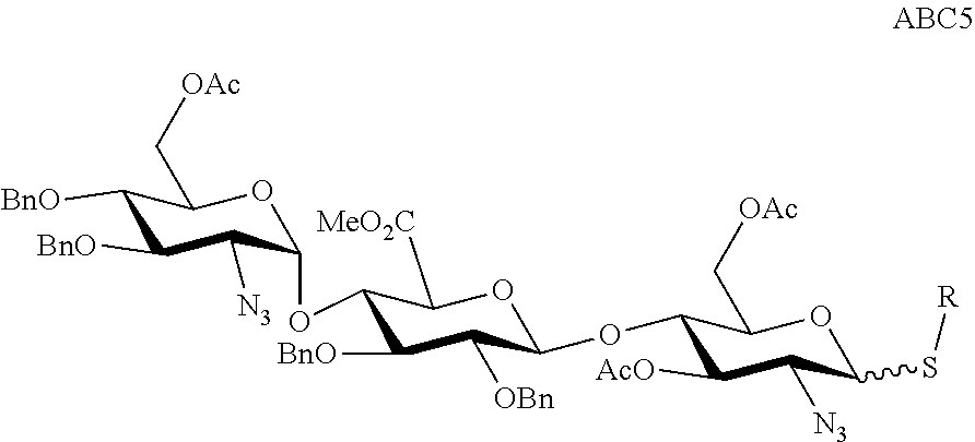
C1([BnO])C([BnO])C([N3])C(OC2C([BnO])C([OBn])C(OC3C([AcO])C([N3])C(S[R])OC3C[OAc])OC2[MeO2C])OC1C[OAc]
